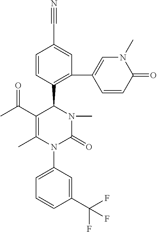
N#CC1=CC(C2=CN(C)C(=O)C=C2)=C(C2N(C)C(=O)N(C3=CC=CC(C(F)(F)F)=C3)C(C)=C2C(C)=O)C=C1
